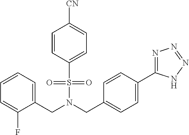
C1=CC=C(CN(CC2=CC=C(C3=NN=NN3)C=C2)S(C2=CC=C([CN])C=C2)(=O)=O)C(F)=C1
